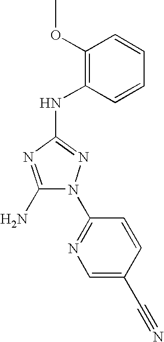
C1(N)=NC(NC2=C(OC)C=CC=C2)=NN1C1=NC=C(C#N)C=C1
